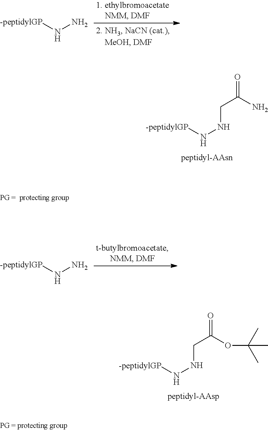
[-peptidylGP]NNCC(N)=O.[-peptidylGP]NNCC(OC(C)(C)C)=O.[-peptidylGP]NN.[-peptidylGP]NN
